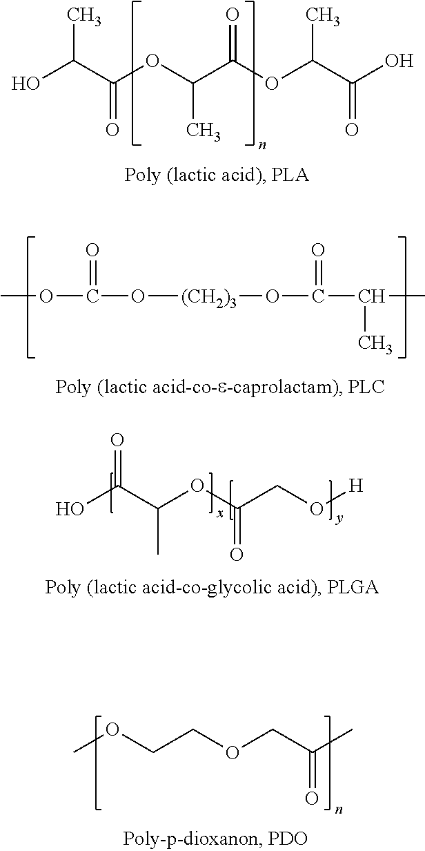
OC(C(OC(C(OC(C(O)=O)C)=O)C)=O)C.COC(O[(CH2)3]OC(C(C)C)=O)=O.OC(C(OC(CO[H])=O)C)=O.COCCOCC(C)=O
